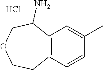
C12=C(C=CC(C)=C1)CCOCC2N.Cl
